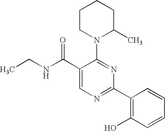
C1(C(NCC)=O)=CN=C(C2=C(O)C=CC=C2)N=C1N1C(C)CCCC1
